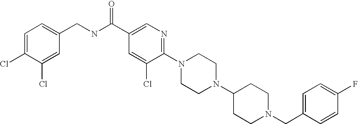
C1(F)=CC=C(CN2CCC(N3CCN(C4=NC=C(C(NCC5=CC=C(Cl)C(Cl)=C5)=O)C=C4Cl)CC3)CC2)C=C1
